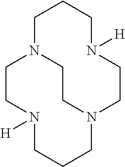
C1CN([H])CCCN2CCN1CCCN([H])CC2
